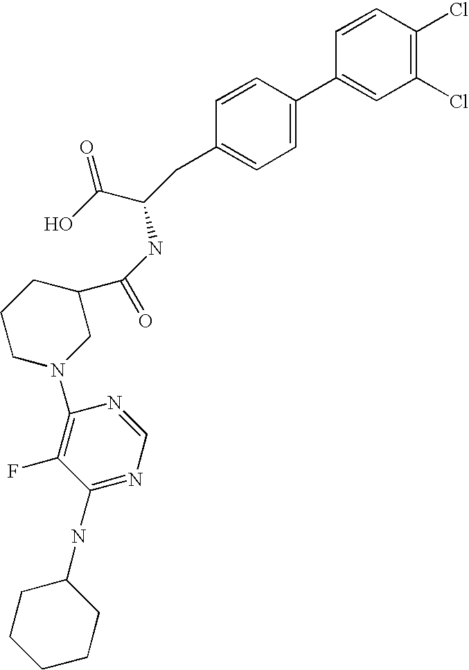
C1=CC(Cl)=C(Cl)C=C1C1=CC=C(CC(C(=O)O)NC(C2CCCN(C3=C(F)C(NC4CCCCC4)=NC=N3)C2)=O)C=C1
